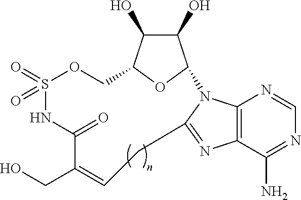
C12=C(C(N)=NC=N1)N=C1N2C2C(O)C(O)C(O2)COS(=O)(=O)NC(=O)C(CO)=CC1
